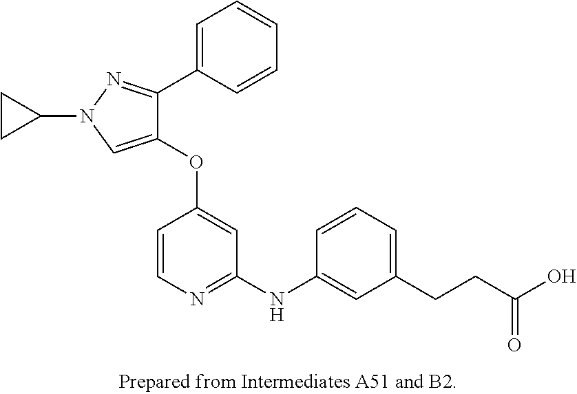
C1(OC2=CC(NC3=CC(CCC(O)=O)=CC=C3)=NC=C2)=CN(C2CC2)N=C1C1=CC=CC=C1
